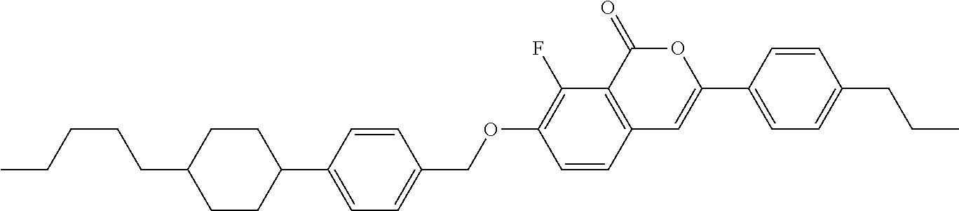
C12=C(C(=O)OC(C3=CC=C(CCC)C=C3)=C1)C(F)=C(OCC1=CC=C(C3CCC(CCCCC)CC3)C=C1)C=C2
